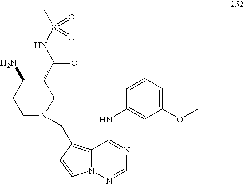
C1(OC)=CC=CC(NC2=NC=NN3C2=C(CN2CC(C(NS(C)(=O)=O)=O)C(N)CC2)C=C3)=C1
